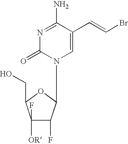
C1(F)([OR])C(F)C(N2C=C(C=CBr)C(N)=NC2=O)OC1CO
